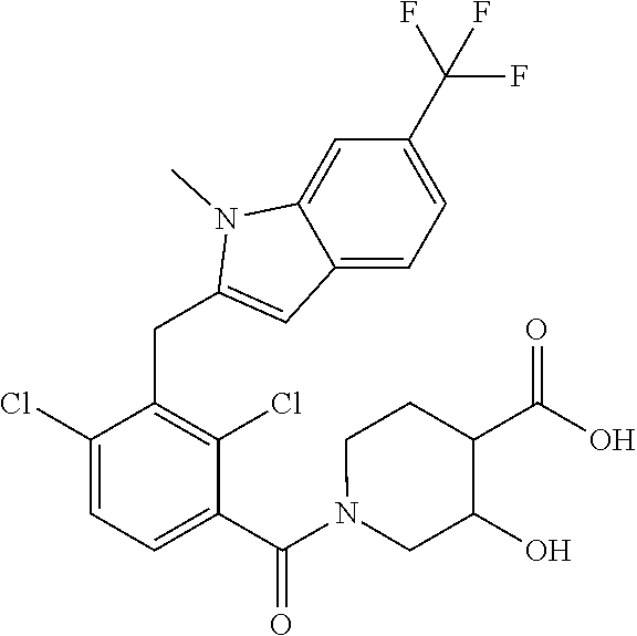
C1(Cl)=CC=C(C(N2CC(O)C(C(O)=O)CC2)=O)C(Cl)=C1CC1=CC2=CC=C(C(F)(F)F)C=C2N1C
